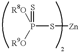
P(S[Zn])(=S)([R8O])[R9O]
